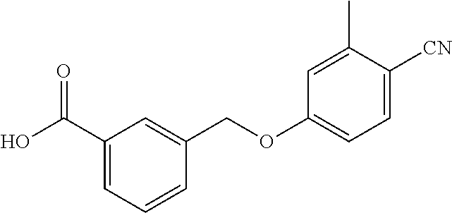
C1(C(O)=O)=CC=CC(COC2=CC=C([CN])C(C)=C2)=C1
